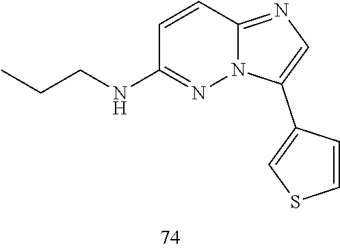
C12=NC=C(C3=CSC=C3)N1N=C(NCCC)C=C2
